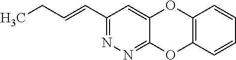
C(=CC1=NN=C2C(=C1)OC1=C(O2)C=CC=C1)CC
